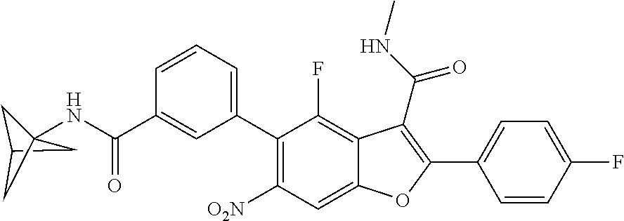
C12CC(NC(C3=CC(C4=C([O2N])C=C5C(=C4F)C(C(=O)NC)=C(C4=CC=C(F)C=C4)O5)=CC=C3)=O)(C1)C2
